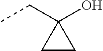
CCC1(O)CC1
